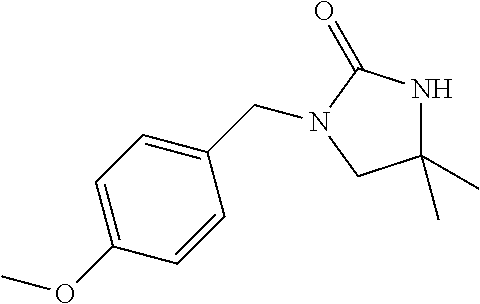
C1(C)(C)NC(=O)N(CC2=CC=C(OC)C=C2)C1
